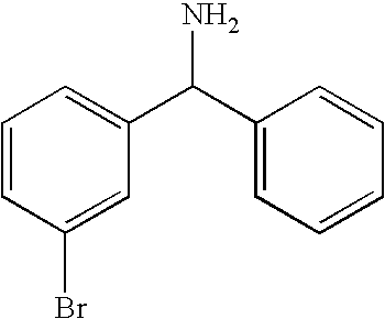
C(C1=CC=CC(Br)=C1)(C1=CC=CC=C1)N
